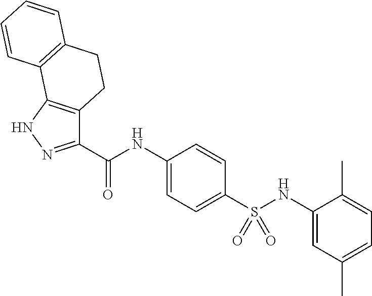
C1(C(=O)NC2=CC=C(S(NC3=CC(C)=CC=C3C)(=O)=O)C=C2)=NNC2=C1CCC1=C2C=CC=C1
